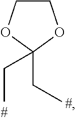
C1COC(CC)(CC)O1
